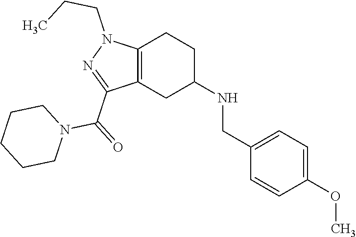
C1C(NCC2=CC=C(OC)C=C2)CC2=C(C1)N(CCC)N=C2C(=O)N1CCCCC1
